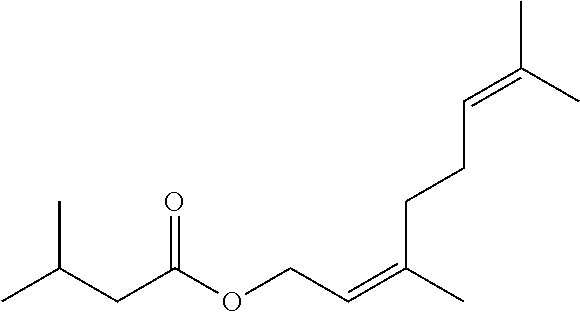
CC(=CCOC(CC(C)C)=O)CCC=C(C)C
